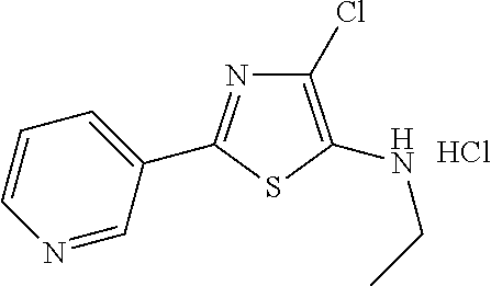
C1(Cl)=C(NCC)SC(C2=CC=CN=C2)=N1.Cl
